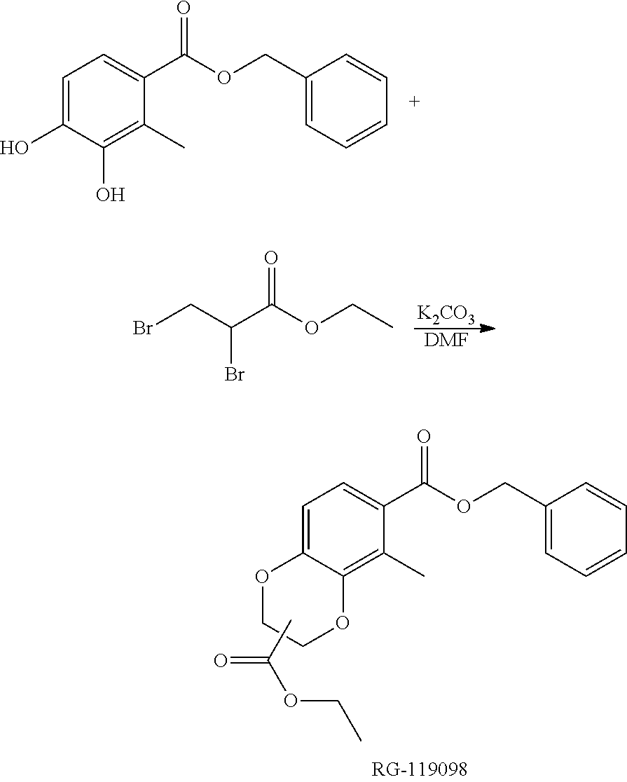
[K2CO3].[DMF].BrCC(C(OCC)=O)Br.C12=C(C)C(C(OCC3=CC=CC=C3)=O)=CC=C1OCCO2.CC(OCC)=O.OC1=CC=C(C(OCC2=CC=CC=C2)=O)C(C)=C1O
